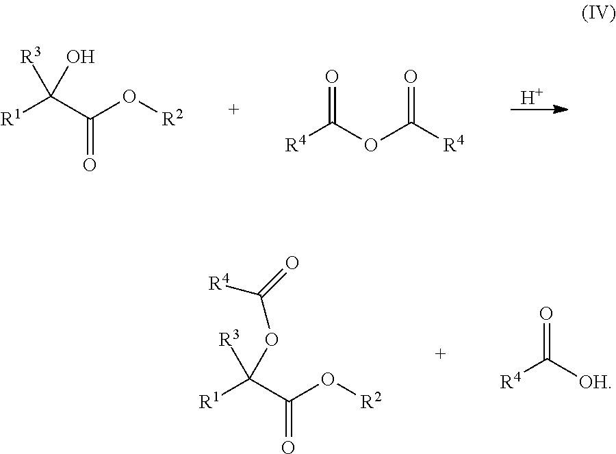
[H].[R1]C(C(O[R2])=O)(O)[R3].[R4]C(OC([R4])=O)=O.[R1]C(C(O[R2])=O)(OC(=O)[R4])[R3].[R4]C([OH])=O
